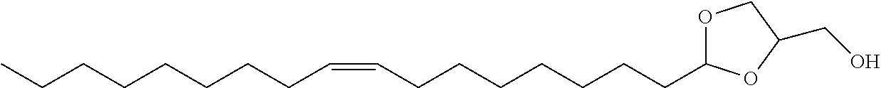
CCCCCCCCC=CCCCCCCCC1OCC(CO)O1
